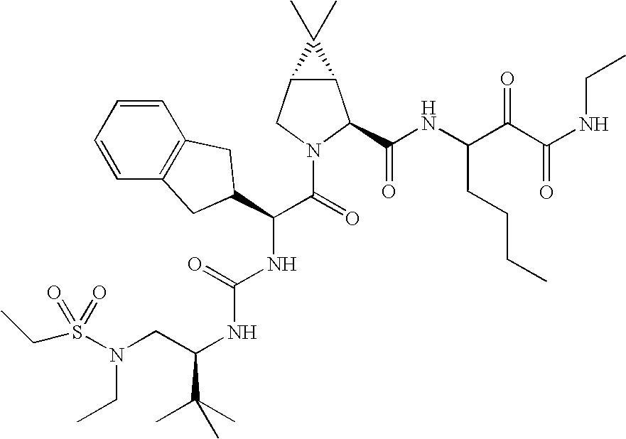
C(C)S(N(CC(NC(NC(C(=O)N1C(C(NC(C(C(NCC)=O)=O)CCCC)=O)C2C(C1)C2(C)C)C1CC2=C(C=CC=C2)C1)=O)C(C)(C)C)CC)(=O)=O
